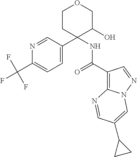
C1=C(C2(NC(C3=C4N(N=C3)C=C(C3CC3)C=N4)=O)C(O)COCC2)C=NC(C(F)(F)F)=C1
